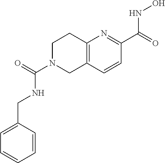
C12=C(C=CC(C(=O)NO)=N1)CN(C(=O)NCC1=CC=CC=C1)CC2
